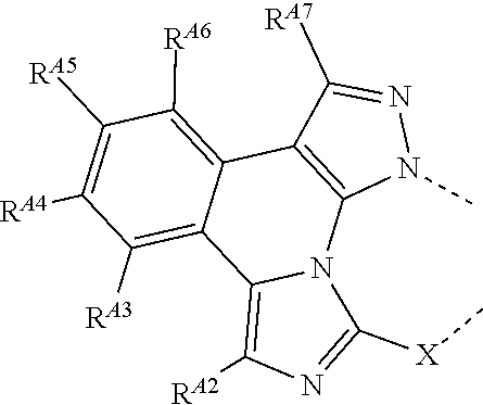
C1([RA6])=C2C3=C(N4C(=C([RA2])N=C4[X]C)C2=C([RA3])C([RA4])=C1[RA5])N(C)N=C3[RA7]
